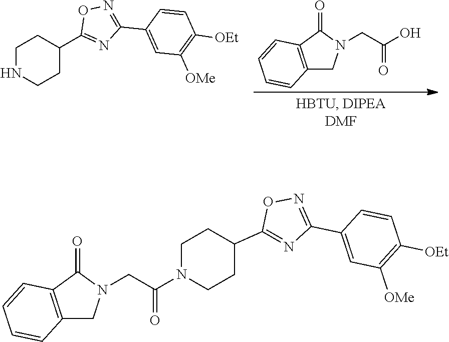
C1NCCC(C2=NC(C3=CC([OMe])=C([OEt])C=C3)=NO2)C1.C(C(O)=O)N1CC2=C(C1=O)C=CC=C2.C1(C2=NC(C3=CC([OMe])=C([OEt])C=C3)=NO2)CCN(C(=O)CN2CC3=C(C2=O)C=CC=C3)CC1
